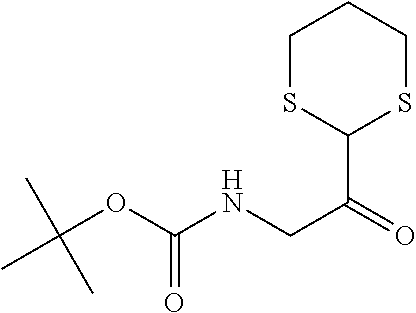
C1SC(C(=O)CNC(OC(C)(C)C)=O)SCC1
